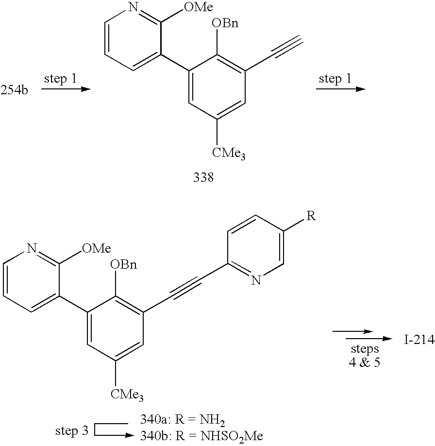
C1=CC=C(C2=CC([CMe3])=CC(C#C)=C2[OBn])C([OMe])=N1.C1=CC=C(C2=CC([CMe3])=CC(C#CC3=NC=C([R])C=C3)=C2[OBn])C([OMe])=N1
